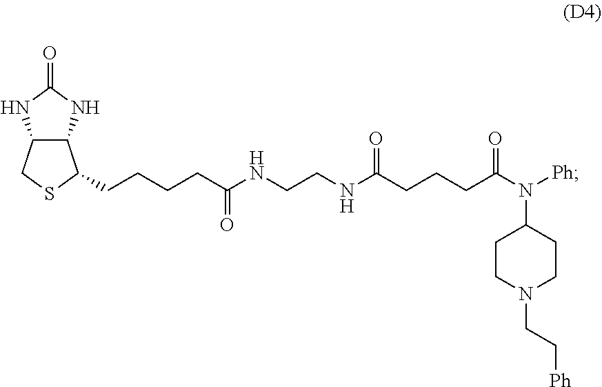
C12C(NC(=O)N1)C(CCCCC(NCCNC(CCCC(N([Ph])C1CCN(CC[Ph])CC1)=O)=O)=O)SC2
